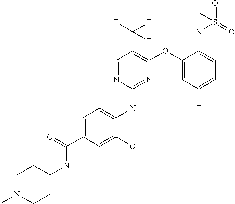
C1=C(C(=O)NC2CCN(C)CC2)C=C(OC)C(NC2=NC(OC3=CC(F)=CC=C3NS(=O)(=O)C)=C(C(F)(F)F)C=N2)=C1
